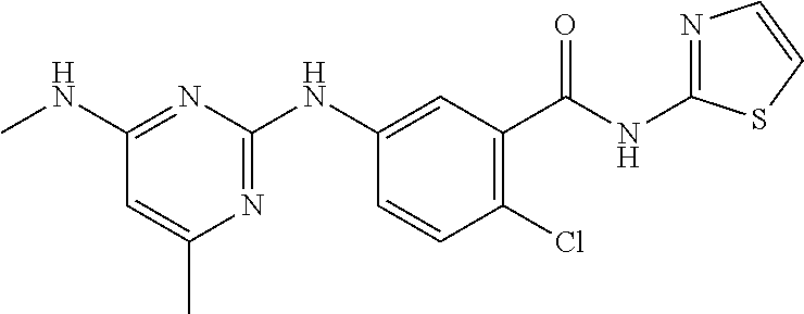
C1(C(NC2=NC=CS2)=O)=C(Cl)C=CC(NC2=NC(C)=CC(NC)=N2)=C1
